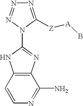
N1=C([Z][A]B)N(C2=NC3=C(C=CN=C3N)N2)N=N1
